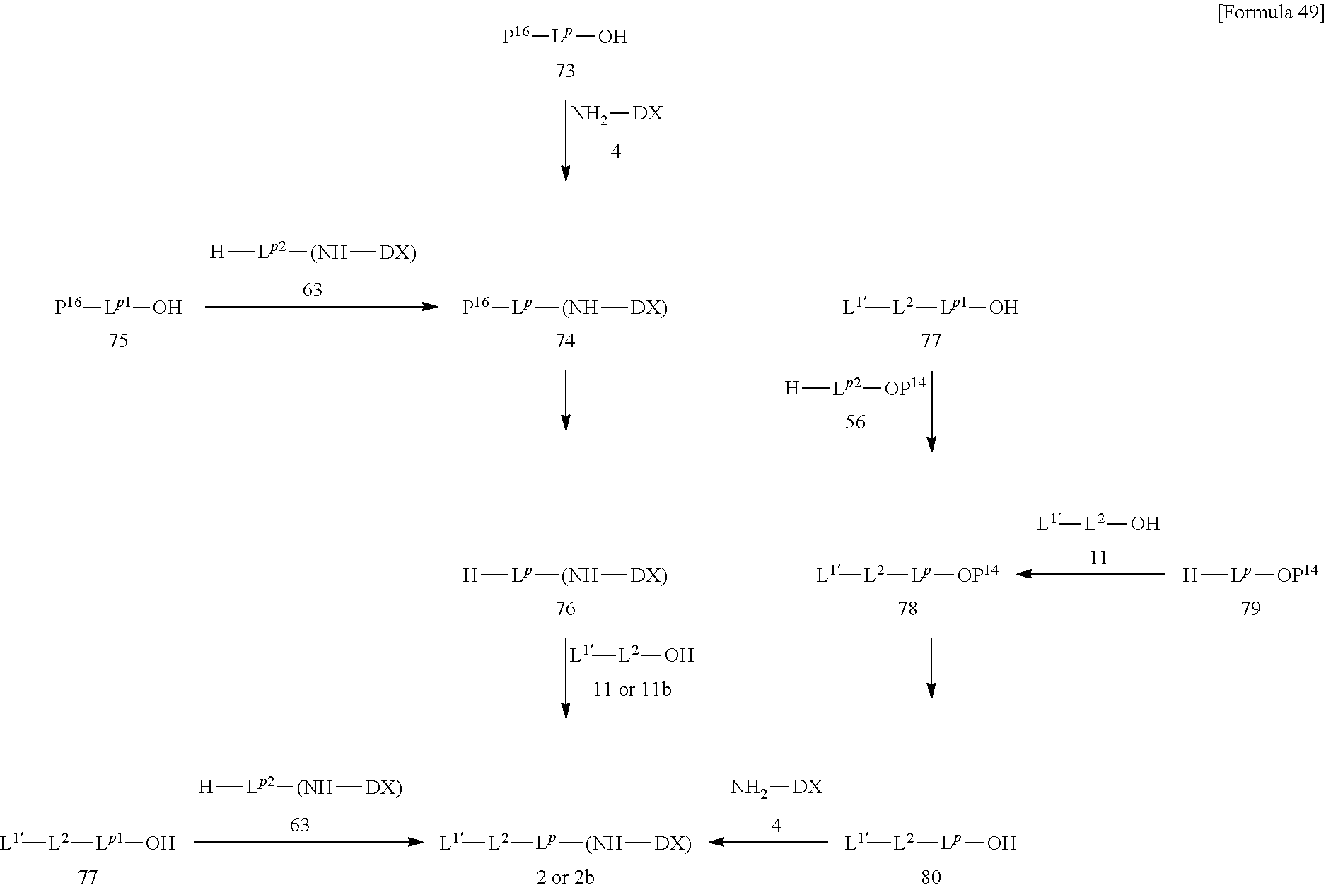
[P16][Lp]O.N[DX].[L1][L2][Lp1]O.[L1][L2][Lp][(NH][DX)].N[DX].[L1][L2][Lp]O.[H][Lp2][(NH][DX)].[P16][Lp1]O.[H][Lp2][(NH][DX)].[P16][Lp][(NH][DX)].[L1][L2][Lp1]O.[H][Lp2][OP14].[H][Lp][(NH][DX)].[L1][L2]O.[L1][L2][Lp][OP14].[L1][L2]O.[Lp]([H])[OP14]
